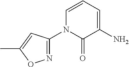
C1=CC=C(N)C(=O)N1C1=NOC(C)=C1
